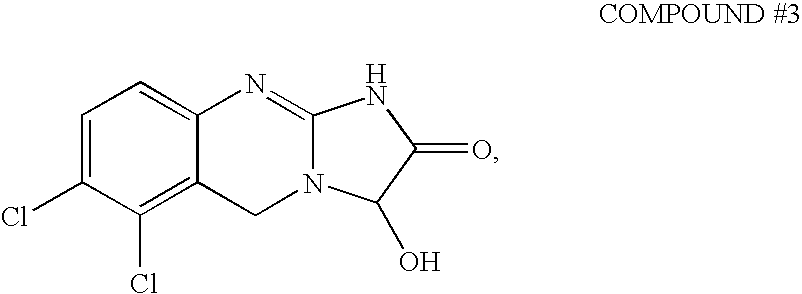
C1=C(Cl)C(Cl)=C2C(=C1)N=C1N(C2)C(O)C(=O)N1
